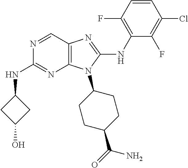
N1=CC2=C(N=C1NC1CC(O)C1)N(C1CCC(C(=O)N)CC1)C(NC1=C(F)C=CC(Cl)=C1F)=N2
